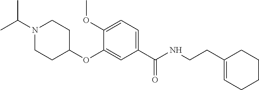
CC(N1CCC(OC2=CC(C(NCCC3=CCCCC3)=O)=CC=C2OC)CC1)C
